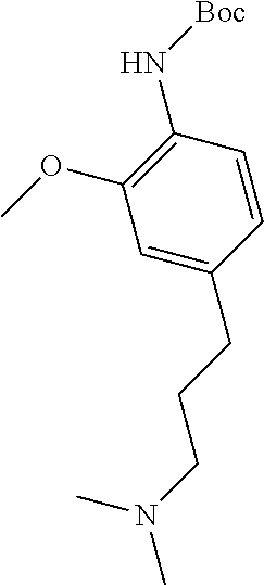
C1=C(CCCN(C)C)C=CC(N[Boc])=C1OC
